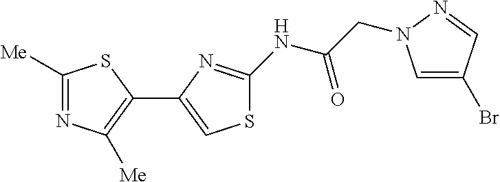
C1([Me])=NC([Me])=C(C2=CSC(NC(CN3C=C(Br)C=N3)=O)=N2)S1
